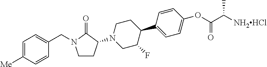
C1=C([Me])C=CC(CN2CCC(N3CC(F)C(C4=CC=C(OC(C([NH2HCl])C)=O)C=C4)CC3)C2=O)=C1
